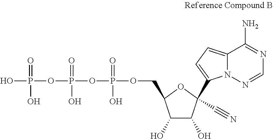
C1(O)C(O)C(C2=CC=C3N2N=CN=C3N)(C#N)OC1COP(OP(OP(O)(=O)O)(=O)O)(=O)O
